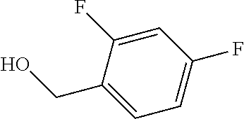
C1=C(F)C(CO)=CC=C1F
